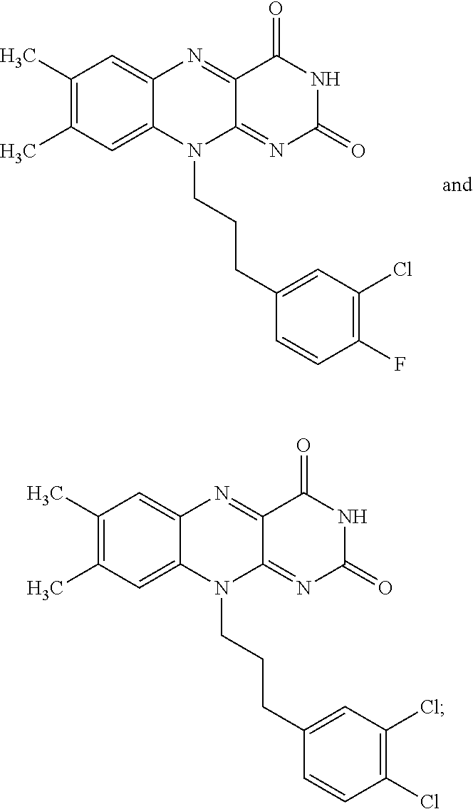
C1(C)=C(C)C=C2C(=C1)N=C1C(=NC(=O)NC1=O)N2CCCC1=CC(Cl)=C(F)C=C1.C1(C)=C(C)C=C2C(=C1)N=C1C(=NC(=O)NC1=O)N2CCCC1=CC(Cl)=C(Cl)C=C1
